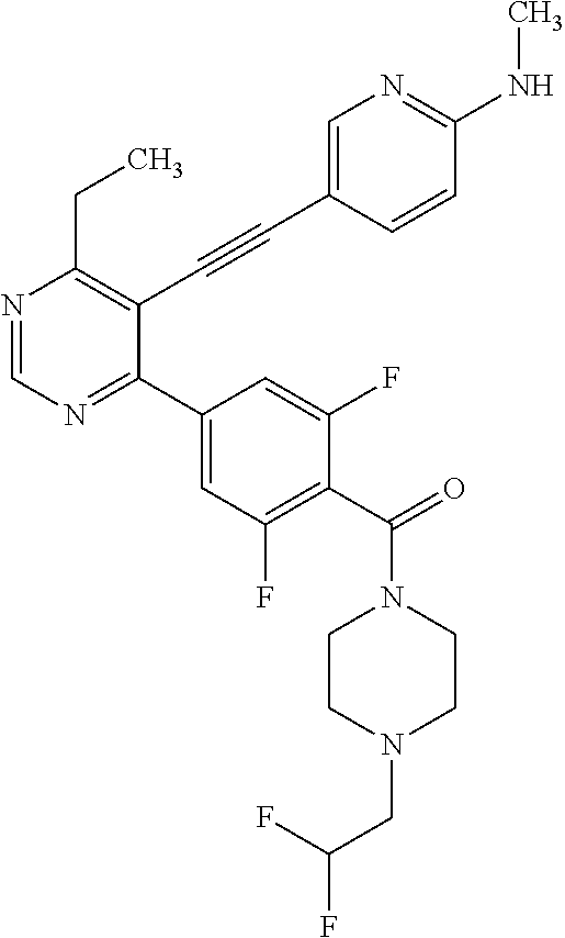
N1=CN=C(C2=CC(F)=C(C(N3CCN(CC(F)F)CC3)=O)C(F)=C2)C(C#CC2=CN=C(NC)C=C2)=C1CC
